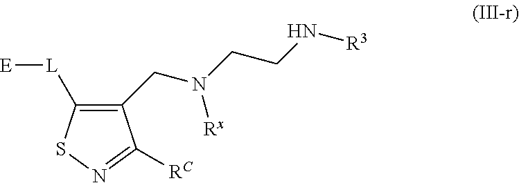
C1([L][E])=C(CN(CCN[R3])[Rx])C([RC])=NS1
